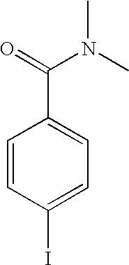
C1=CC(I)=CC=C1C(=O)N(C)C
